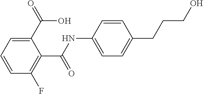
C1(NC(C2=C(F)C=CC=C2C(O)=O)=O)=CC=C(CCCO)C=C1
